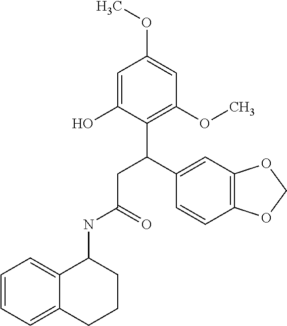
C1=C(O)C(C(C2=CC3=C(C=C2)OCO3)CC(NC2C3=CC=CC=C3CCC2)=O)=C(OC)C=C1OC
